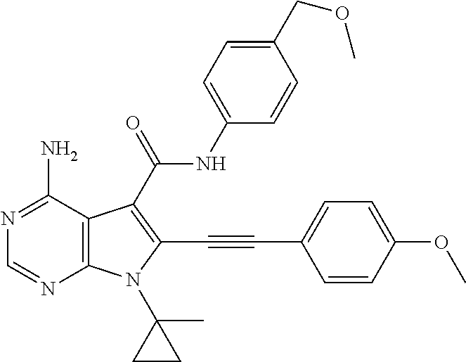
C12=C(C(N)=NC=N1)C(C(=O)NC1=CC=C(COC)C=C1)=C(C#CC1=CC=C(OC)C=C1)N2C1(C)CC1
